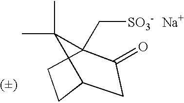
[Na].C([SO3-])C12C(=O)CC(CC1)C2(C)C
